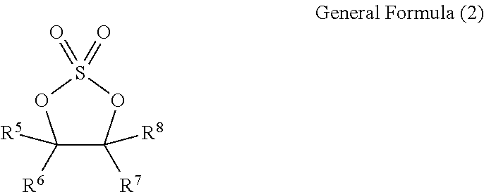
C1([R5])([R6])C([R8])([R7])OS(=O)(=O)O1
